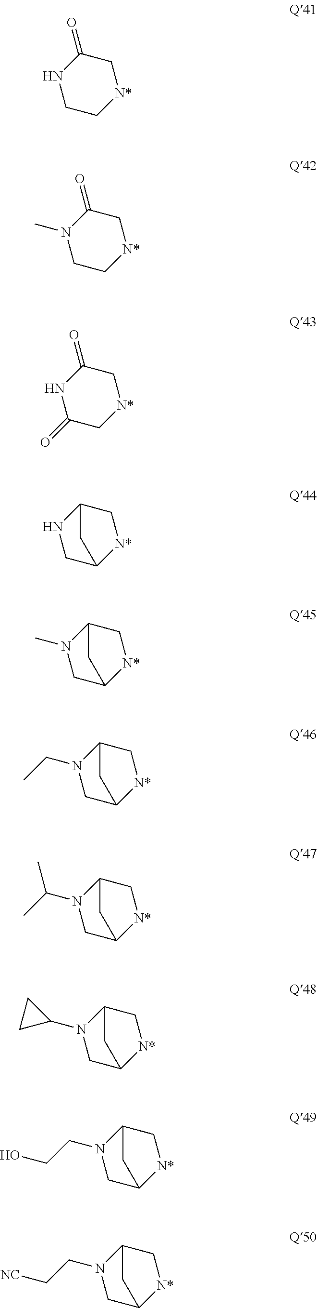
N1CC[N*]CC1=O.N1(C)CC[N*]CC1=O.N1C(=O)C[N*]CC1=O.C1C2NCC([N*]1)C2.C1C2N(C)CC([N*]1)C2.C1C2N(CC)CC([N*]1)C2.C1C2N(C(C)C)CC([N*]1)C2.C1C2N(C3CC3)CC([N*]1)C2.C1C2N(CCO)CC([N*]1)C2.C1C2N(CC[NC])CC([N*]1)C2
